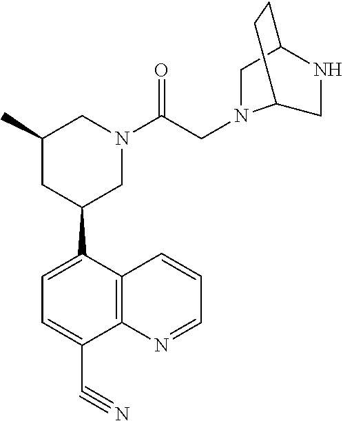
C1=C(C2CN(C(CN3CC4NCC3CC4)=O)CC(C)C2)C2=C(C(C#N)=C1)N=CC=C2
